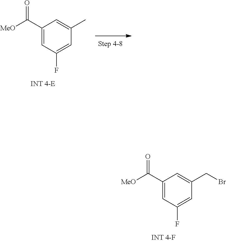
C1(C([MeO])=O)=CC(F)=CC(CBr)=C1.C1(C([MeO])=O)=CC(F)=CC(C)=C1
